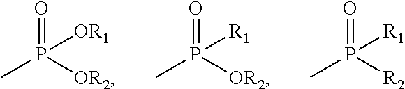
CP([OR2])(=O)[OR1].CP([OR2])(=O)[R1].CP([R2])(=O)[R1]
